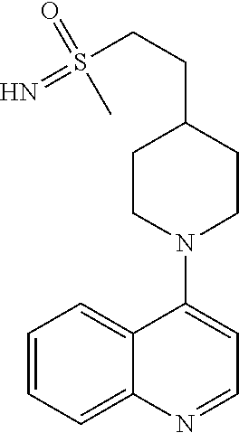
C1=CC=C2C(=C1)C(N1CCC(CCS(=N)(=O)C)CC1)=CC=N2
